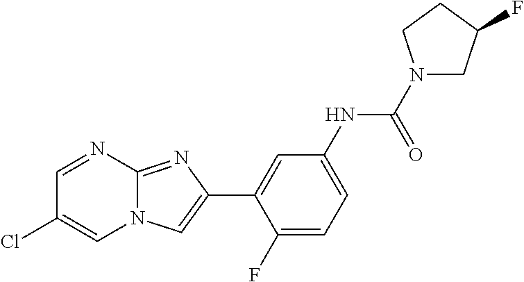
C1=NC2=NC(C3=CC(NC(N4CC(F)CC4)=O)=CC=C3F)=CN2C=C1Cl
